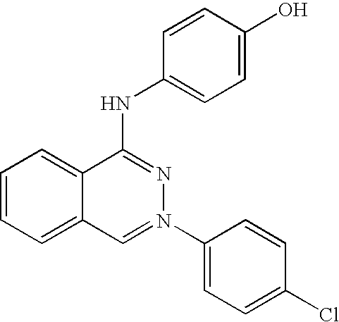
C1=CC=C2C(=C1)C(NC1=CC=C(O)C=C1)=NN(C1=CC=C(Cl)C=C1)=C2
